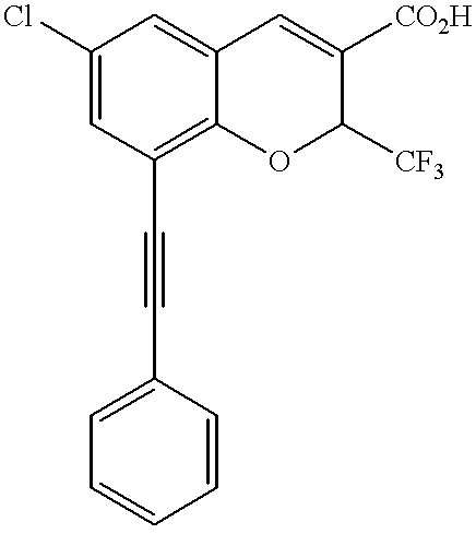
C12=C(C#CC3=CC=CC=C3)C=C(Cl)C=C1C=C([CO2H])C([CF3])O2
